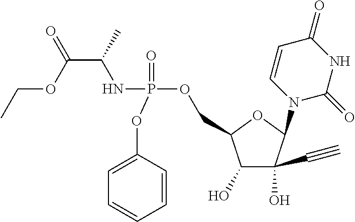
C1(OP(NC(C(=O)OCC)C)(=O)OCC2C(O)C(O)(C#C)C(N3C=CC(=O)NC3=O)O2)=CC=CC=C1
